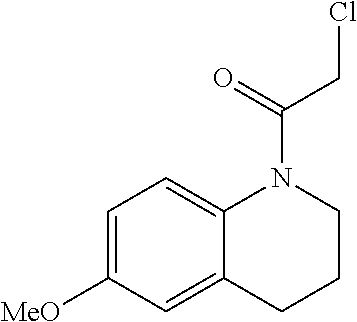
C1=C([MeO])C=C2C(=C1)N(C(=O)CCl)CCC2
